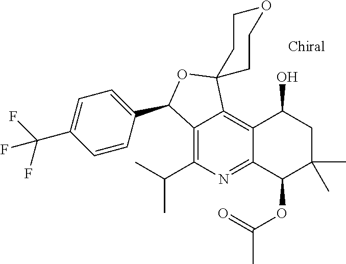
C12=C(C(C)C)N=C3C(=C1C1(OC2C2=CC=C(C(F)(F)F)C=C2)CCOCC1)C(O)CC(C)(C)C3OC(C)=O
